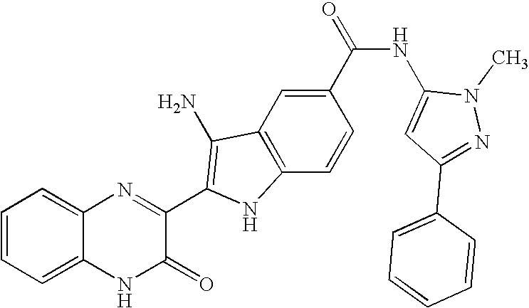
C1=C2C(=CC=C1)N=C(C1=C(N)C3=C(C=CC(C(=O)NC4=CC(C5=CC=CC=C5)=NN4C)=C3)N1)C(=O)N2
